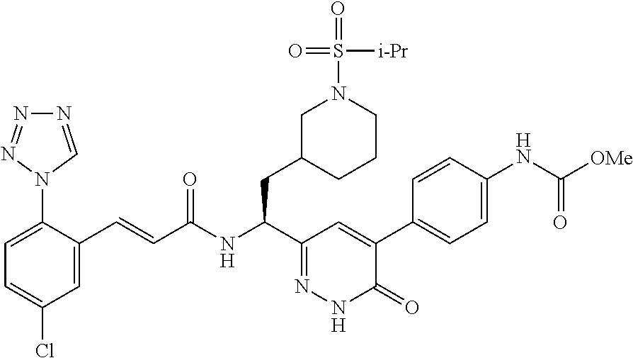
C1=C(C=CC(=O)NC(C2=NNC(=O)C(C3=CC=C(NC(=O)[OMe])C=C3)=C2)CC2CN(S(=O)([i-Pr])=O)CCC2)C(N2C=NN=N2)=CC=C1Cl
